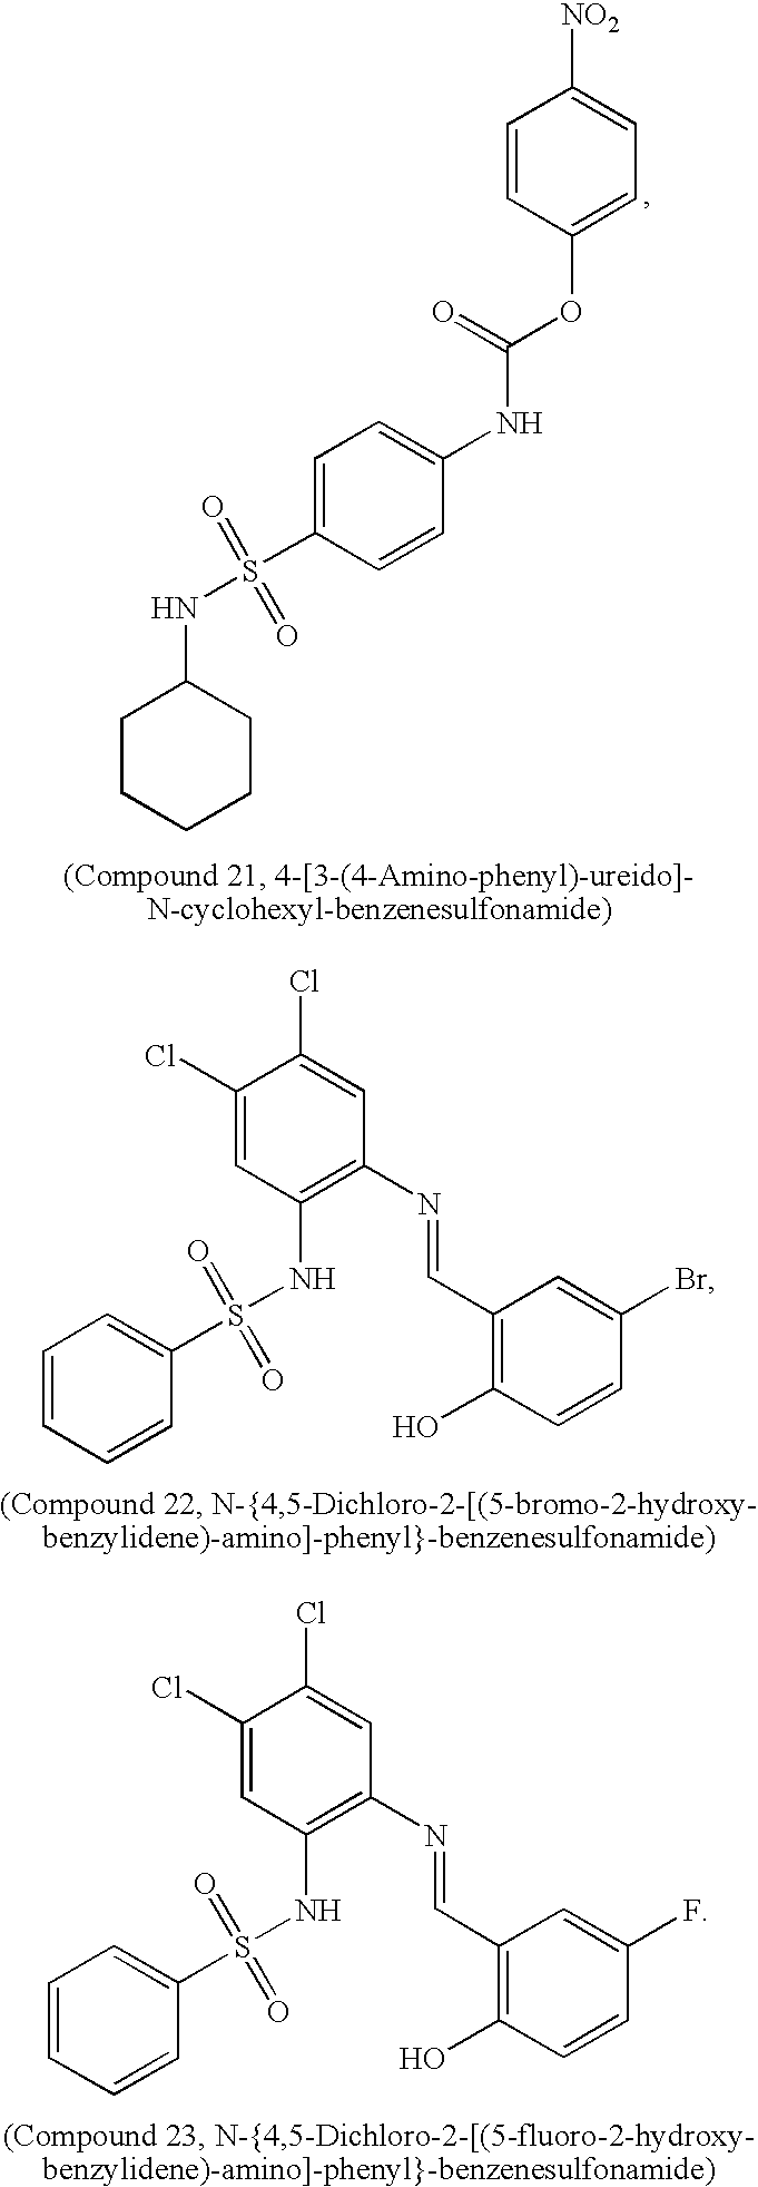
C1=CC(OC(NC2=CC=C(S(NC3CCCCC3)(=O)=O)C=C2)=O)=CC=C1[NO2].C1(Cl)=CC(NS(C2=CC=CC=C2)(=O)=O)=C(N=CC2=C(O)C=CC(Br)=C2)C=C1Cl.C1(Cl)=CC(NS(C2=CC=CC=C2)(=O)=O)=C(N=CC2=C(O)C=CC(F)=C2)C=C1Cl
